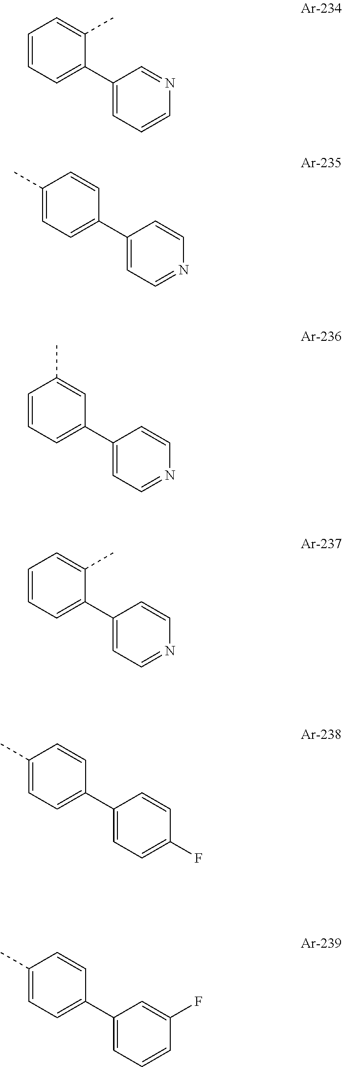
C1=CC=C(C2=CC=CN=C2)C(C)=C1.C1(C)=CC=C(C2=CC=NC=C2)C=C1.C1=CC=C(C2=CC=NC=C2)C=C1C.C1=CC=C(C2=CC=NC=C2)C(C)=C1.C1(C)=CC=C(C2=CC=C(F)C=C2)C=C1.C1(C)=CC=C(C2=CC=CC(F)=C2)C=C1
